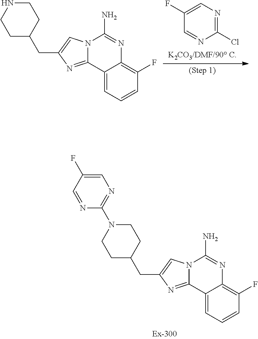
C12=CC=CC(F)=C1N=C(N)N1C2=NC(CC2CCNCC2)=C1.C1(Cl)=NC=C(F)C=N1.C12=CC=CC(F)=C1N=C(N)N1C2=NC(CC2CCN(C3=NC=C(F)C=N3)CC2)=C1
